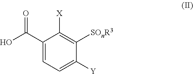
C1(C(=O)O)=CC=C([Y])C([SOnR3])=C1[X]
